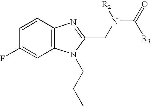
C1=CC2=C(C=C1F)N(CCC)C(CN(C(=O)[R3])[R2])=N2
